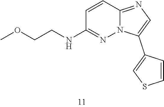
C1=CSC=C1C1=CN=C2C=CC(NCCOC)=NN12
